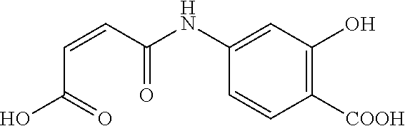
C1(NC(C=CC(O)=O)=O)=CC(O)=C([COOH])C=C1
